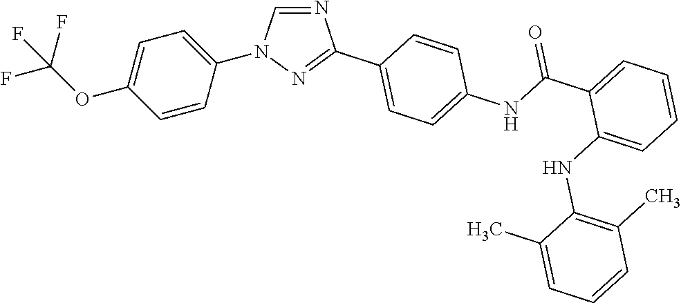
C1=CC(N2C=NC(C3=CC=C(NC(C4=CC=CC=C4NC4=C(C)C=CC=C4C)=O)C=C3)=N2)=CC=C1OC(F)(F)F
